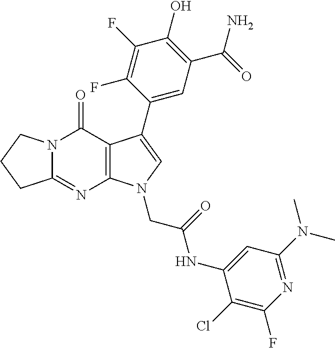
C12=NC3=C(C(=O)N1CCC2)C(C1=CC(C(=O)N)=C(O)C(F)=C1F)=CN3CC(=O)NC1=CC(N(C)C)=NC(F)=C1Cl
